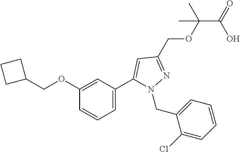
C(C(OCC1=NN(CC2=CC=CC=C2Cl)C(C2=CC=CC(OCC3CCC3)=C2)=C1)(C)C)(=O)O
